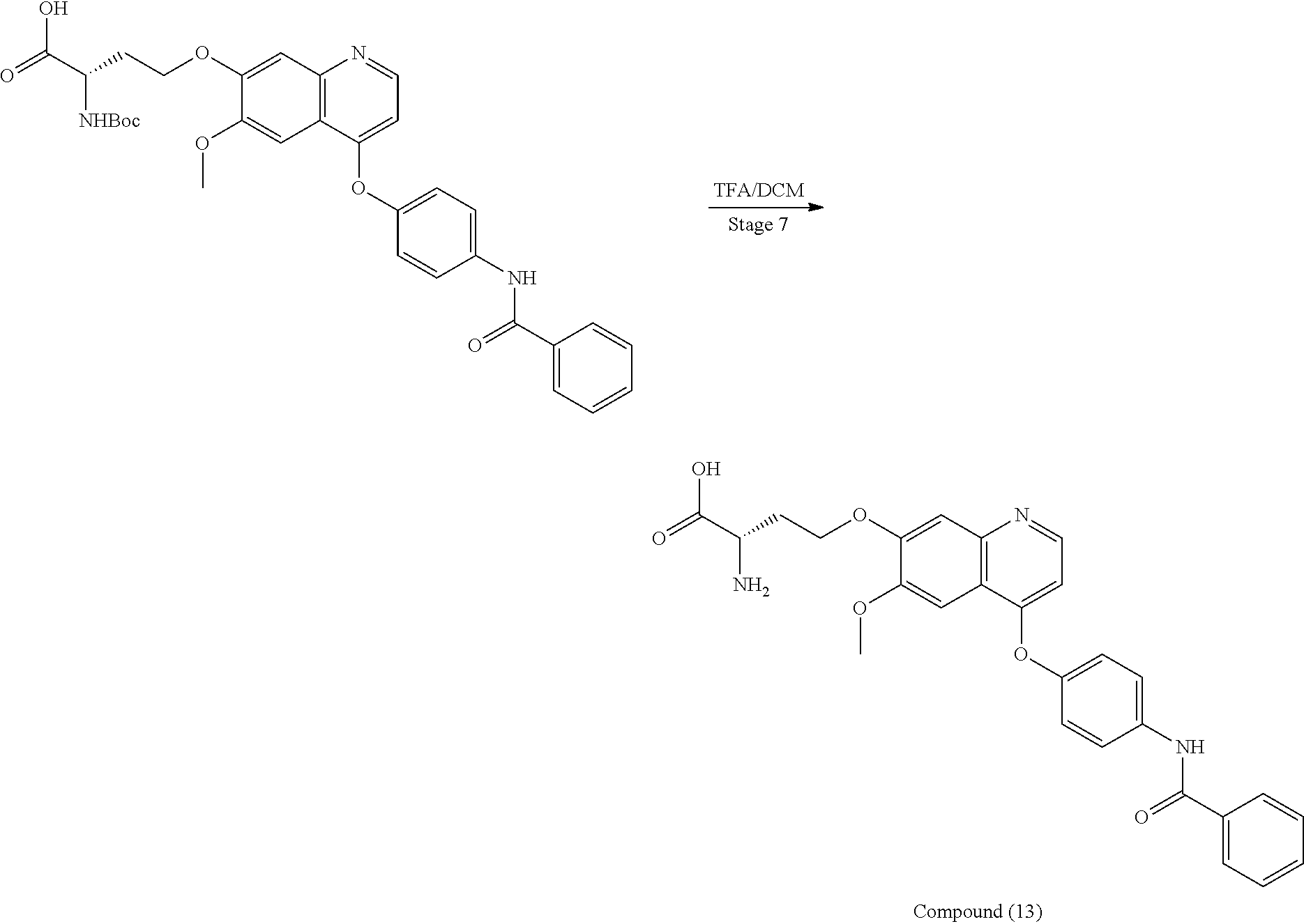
C(C(C(O)=O)N)COC1=CC2=C(C=C1OC)C(OC1=CC=C(NC(C3=CC=CC=C3)=O)C=C1)=CC=N2.C(C(C(O)=O)[NHBoc])COC1=CC2=C(C=C1OC)C(OC1=CC=C(NC(C3=CC=CC=C3)=O)C=C1)=CC=N2
